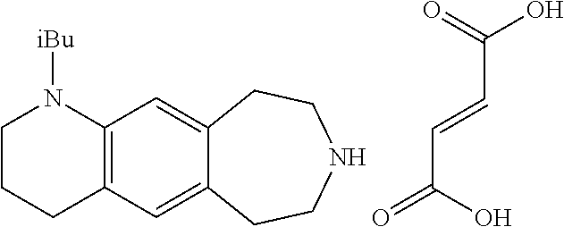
C1CCC2=C(N1[iBu])C=C1C(=C2)CCNCC1.C(C=CC(=O)O)(O)=O
